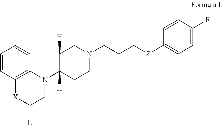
N1(CCC[Z]C2=CC=C(F)C=C2)CC2([H])C3=CC=CC4=C3N(C2([H])CC1)CC(=[L])[X]4
